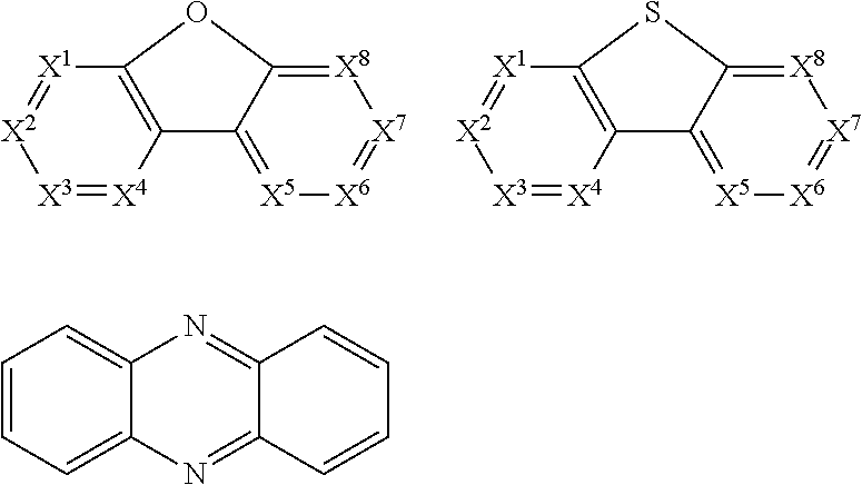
[X3]1=[X4]C2=C([X1]=[X2]1)OC1=[X8][X7]=[X6][X5]=C21.[X3]1=[X4]C2=C([X1]=[X2]1)SC1=[X8][X7]=[X6][X5]=C21.C1=CC=C2C(=C1)N=C1C(=N2)C=CC=C1
